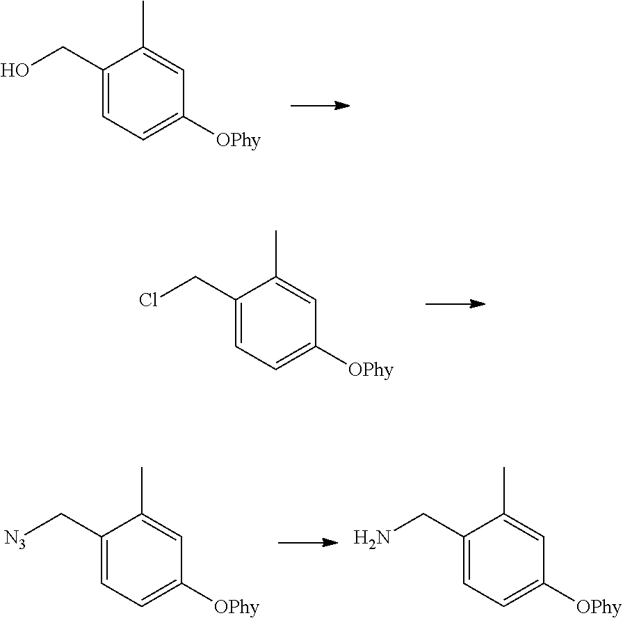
C1(CO)=CC=C([OPhy])C=C1C.C1(CCl)=CC=C([OPhy])C=C1C.C1(C[N3])=CC=C([OPhy])C=C1C.C1(CN)=CC=C([OPhy])C=C1C
